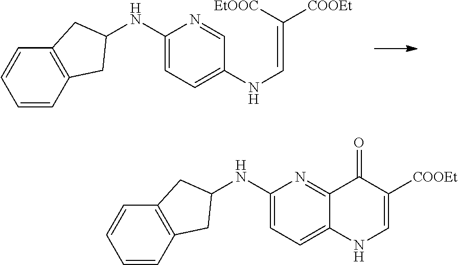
C1=CC2=C(C=C1)CC(NC1=CC=C(NC=C([COOEt])[EtOOC])C=N1)C2.C1=CC2=C(C=C1)CC(NC1=CC=C3C(=N1)C(=O)C([COOEt])=CN3)C2
